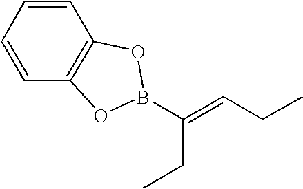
C1=CC=CC2=C1OB(C(CC)=CCC)O2
